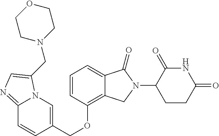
C1=CC(OCC2=CN3C(=NC=C3CN3CCOCC3)C=C2)=C2C(=C1)C(=O)N(C1CCC(=O)NC1=O)C2
